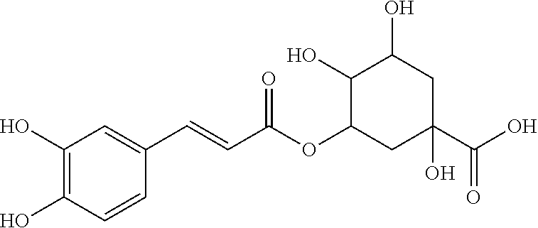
C1(O)=C(O)C=CC(C=CC(OC2CC(C(O)=O)(O)CC(O)C2O)=O)=C1
